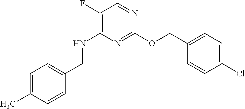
C1(F)=C(NCC2=CC=C(C)C=C2)N=C(OCC2=CC=C(Cl)C=C2)N=C1
